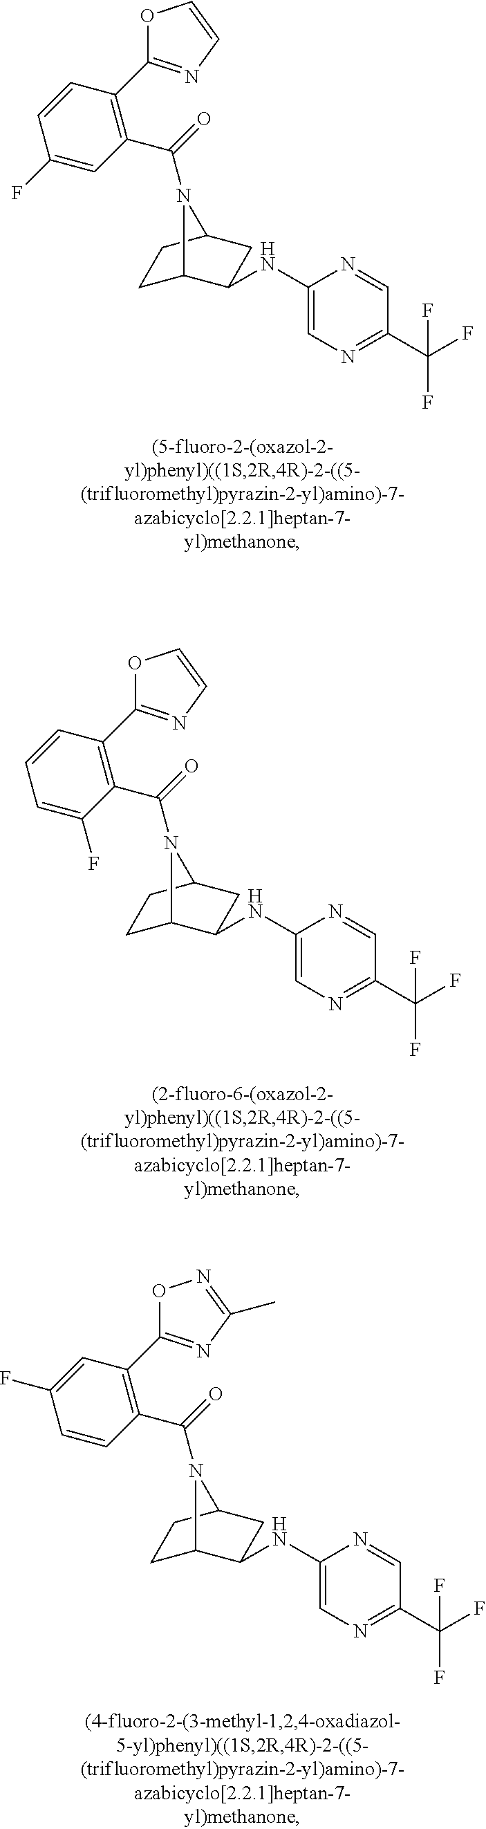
C1C2C(NC3=CN=C(C(F)(F)F)C=N3)CC(C1)N2C(=O)C1=C(C2=NC=CO2)C=CC(F)=C1.C1C2C(NC3=CN=C(C(F)(F)F)C=N3)CC(C1)N2C(=O)C1=C(C2=NC=CO2)C=CC=C1F.C1C2C(NC3=CN=C(C(F)(F)F)C=N3)CC(C1)N2C(=O)C1=C(C2=NC(C)=NO2)C=C(F)C=C1
